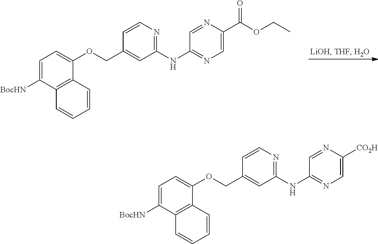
C12=C(C([BocHN])=CC=C1OCC1=CC(NC3=NC=C(C(=O)OCC)N=C3)=NC=C1)C=CC=C2.C12=C(C([BocHN])=CC=C1OCC1=CC(NC3=NC=C([CO2H])N=C3)=NC=C1)C=CC=C2
